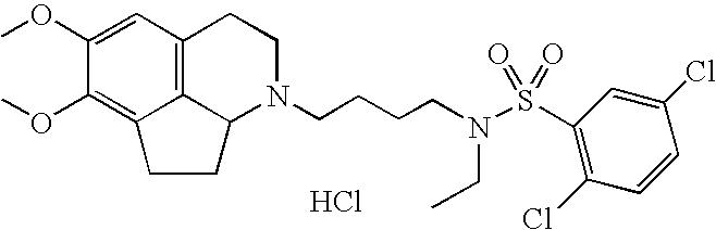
Cl.C12=C3C=C(OC)C(OC)=C1CCC2N(CCCCN(S(=O)(=O)C1=C(Cl)C=CC(Cl)=C1)CC)CC3
